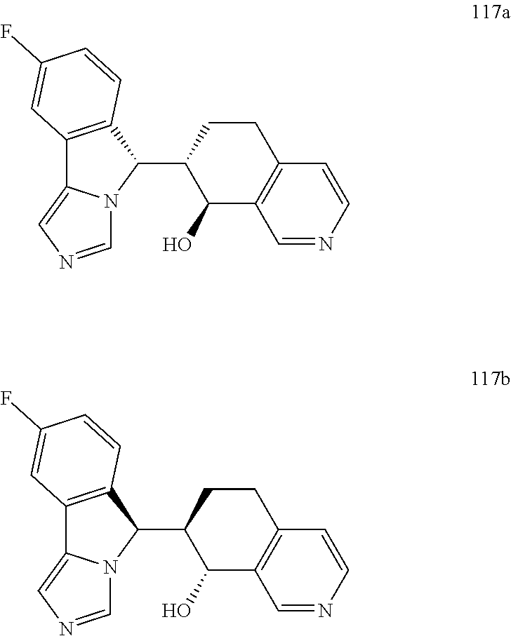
C12=C(C(C3C(O)C4=C(CC3)C=CN=C4)N3C1=CN=C3)C=CC(F)=C2.C12=C(C(C3C(O)C4=C(CC3)C=CN=C4)N3C1=CN=C3)C=CC(F)=C2
